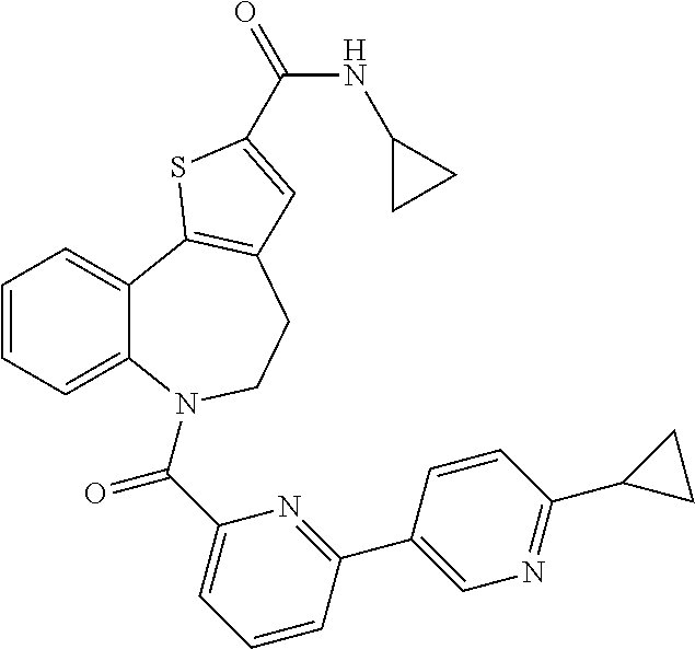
C1=CC=C2C(=C1)C1=C(CCN2C(C2=CC=CC(C3=CN=C(C4CC4)C=C3)=N2)=O)C=C(C(=O)NC2CC2)S1
